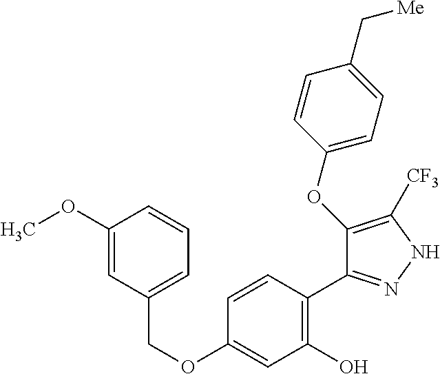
C(OC1=CC(O)=C(C2=NNC([CF3])=C2OC2=CC=C(C[Me])C=C2)C=C1)C1=CC=CC(OC)=C1
